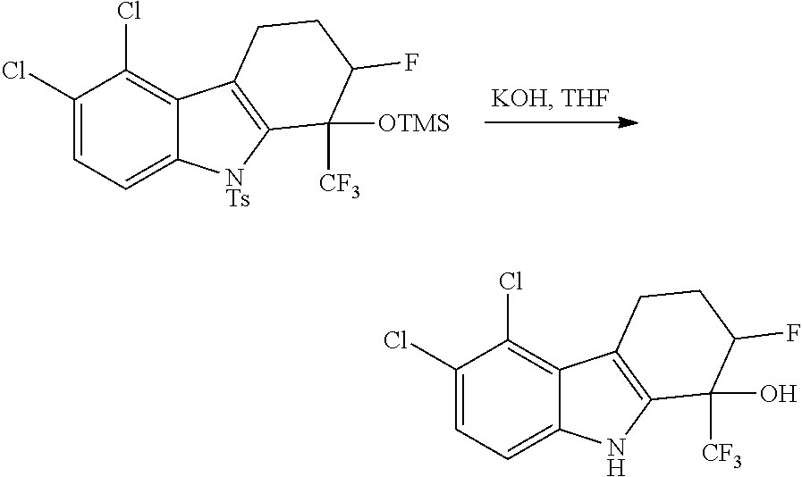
C1(Cl)=CC=C2C(=C1Cl)C1=C([NTs]2)C([CF3])([OTMS])C(F)CC1.C1(Cl)=CC=C2C(=C1Cl)C1=C(N2)C(O)([CF3])C(F)CC1
